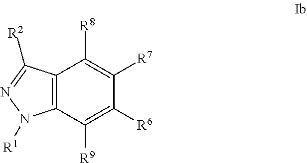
C12=C(C([R9])=C([R6])C([R7])=C1[R8])N([R1])N=C2[R2]
